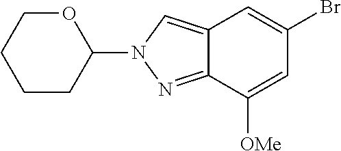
C12=NN(C3OCCCC3)C=C1C=C(Br)C=C2[OMe]
